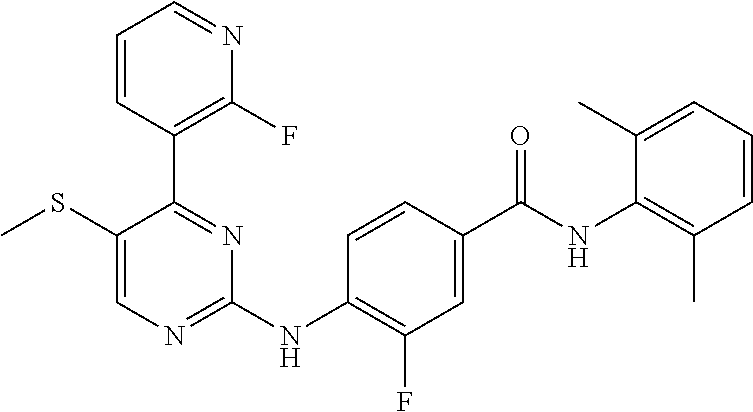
C1=CC(C2=NC(NC3=C(F)C=C(C(NC4=C(C)C=CC=C4C)=O)C=C3)=NC=C2SC)=C(F)N=C1
